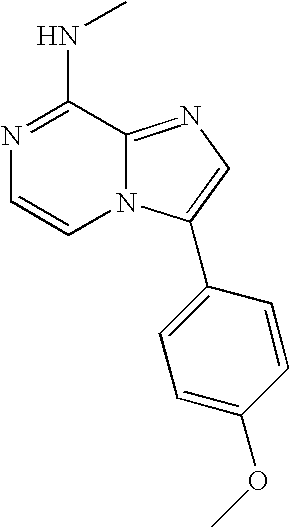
N1=C(NC)C2=NC=C(C3=CC=C(OC)C=C3)N2C=C1
